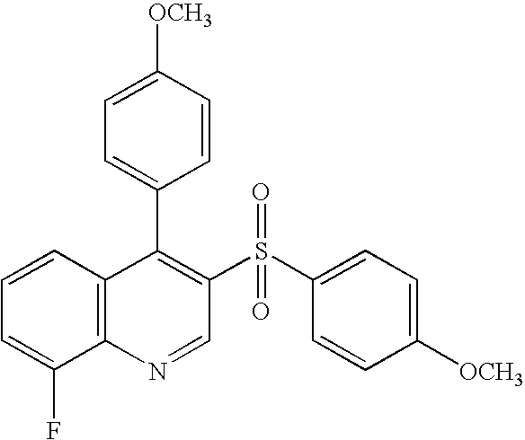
C12=C(C=CC=C1F)C(C1=CC=C([OCH3])C=C1)=C(S(C1=CC=C([OCH3])C=C1)(=O)=O)C=N2
